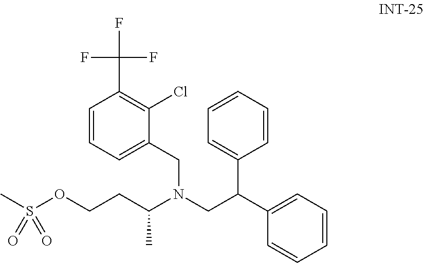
O(CCC(N(CC(C1=CC=CC=C1)C1=CC=CC=C1)CC1=CC=CC(C(F)(F)F)=C1Cl)C)S(C)(=O)=O
